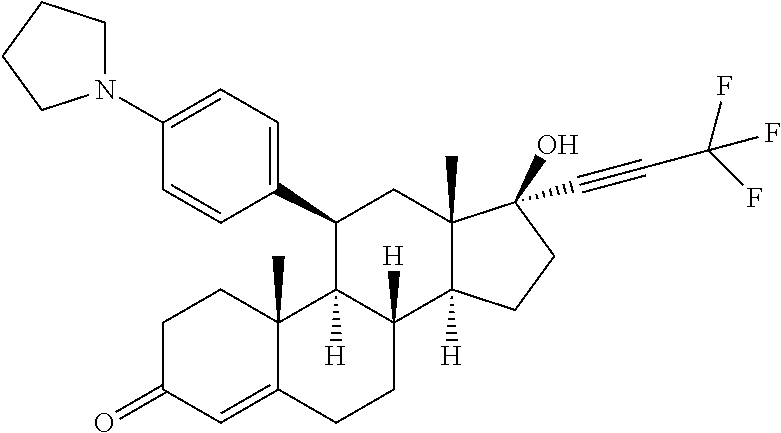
C1(C2C3([H])C([H])(C4([H])C(C)(C2)C(O)(C#CC(F)(F)F)CC4)CCC2=CC(=O)CCC32C)=CC=C(N2CCCC2)C=C1
